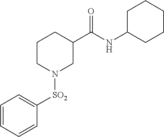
C1=CC=CC([SO2]N2CC(C(NC3CCCCC3)=O)CCC2)=C1
